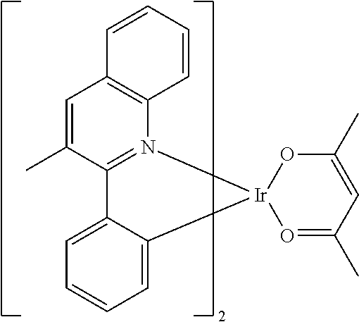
C12=CC=CC=C1[Ir]1(N3=C2C(C)=CC2=C3C=CC=C2)O=C(C)C=C(C)O1
